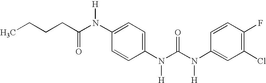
C1=C(N(C(CCCC)=O)[H])C=CC(N(C(N(C2=CC(Cl)=C(F)C=C2)[H])=O)[H])=C1
